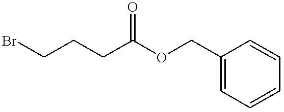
BrCCCC(OCC1=CC=CC=C1)=O
